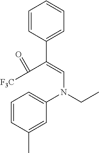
C1=CC(C(=CN(CC)C2=CC=CC(C)=C2)C([F3C])=O)=CC=C1
